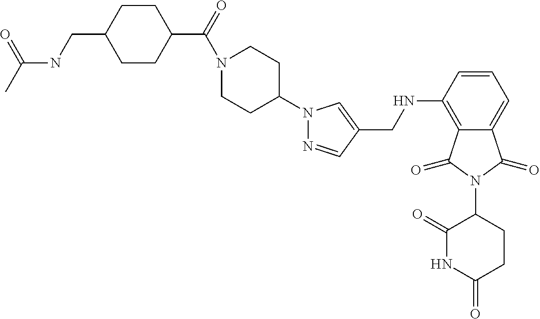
C(NC1=C2C(=CC=C1)C(=O)N(C1C(=O)NC(=O)CC1)C2=O)C1=CN(C2CCN(C(C3CCC(CNC(=O)C)CC3)=O)CC2)N=C1
